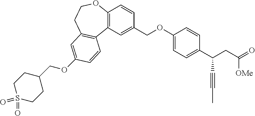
C1(COC2=CC=C(C(CC(=O)[OMe])C#CC)C=C2)=CC2=C(C=C1)OCCC1=C2C=CC(OCC2CCS(=O)(=O)CC2)=C1
